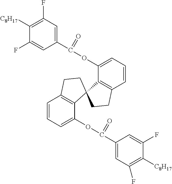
C1(C(OC2=CC=CC3=C2C2(C4=C(C=CC=C4OC(C4=CC(F)=C([C8H17])C(F)=C4)=O)CC2)CC3)=O)=CC(F)=C([C8H17])C(F)=C1
